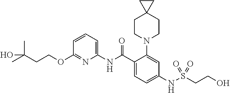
C1(OCCC(C)(O)C)=NC(NC(C2=CC=C(NS(CCO)(=O)=O)C=C2N2CCC3(CC2)CC3)=O)=CC=C1
